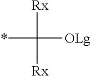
*C([OLg])([Rx])[Rx]
